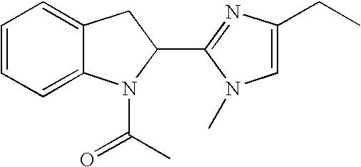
C12=CC=CC=C1CC(C1=NC(CC)=CN1C)N2C(C)=O
